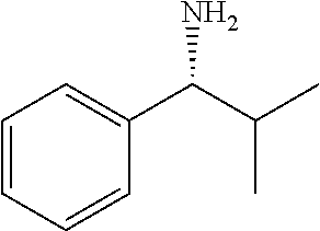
C1=CC=CC(C(C(C)C)N)=C1
